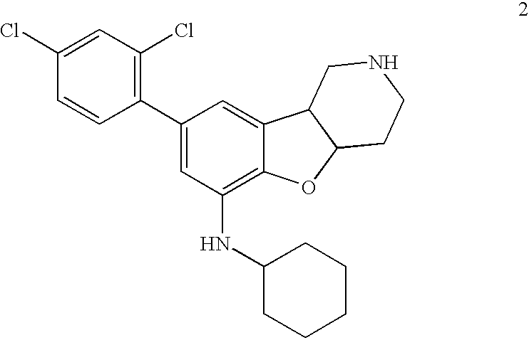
C1=CC(C2=CC(NC3CCCCC3)=C3C(=C2)C2C(O3)CCNC2)=C(Cl)C=C1Cl
